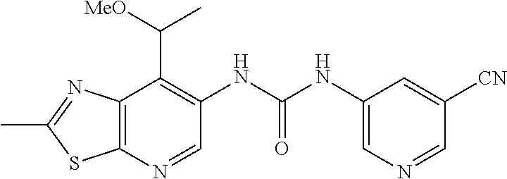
C12=C(N=CC(NC(NC3=CN=CC([CN])=C3)=O)=C1C([MeO])C)SC(C)=N2
